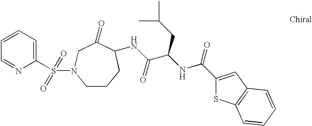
C1=CC=NC(S(=O)(=O)N2CCCC(NC(C(NC(=O)C3=CC4=C(S3)C=CC=C4)CC(C)C)=O)C(=O)C2)=C1
